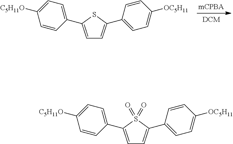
C1=C(C2=CC=C([C5H11O])C=C2)SC(C2=CC=C([OC5H11])C=C2)=C1.C1=C(C2=CC=C([C5H11O])C=C2)S(=O)(=O)C(C2=CC=C([OC5H11])C=C2)=C1
